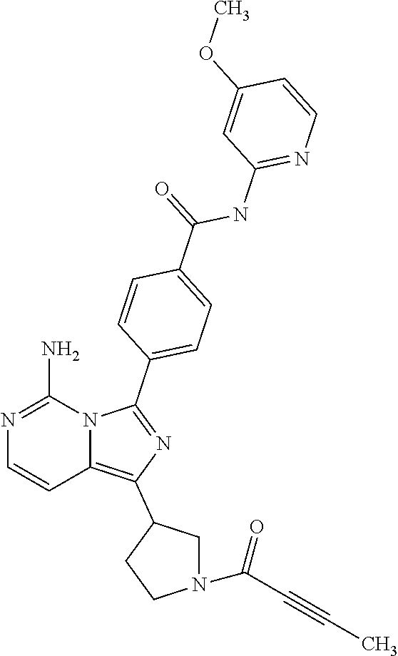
N1=C(N)N2C(=C(C3CN(C(=O)C#CC)CC3)N=C2C2=CC=C(C(NC3=NC=CC(OC)=C3)=O)C=C2)C=C1
